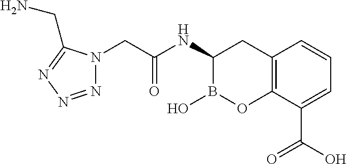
C12=C(C(C(O)=O)=CC=C1)OB(O)C(NC(CN1N=NN=C1CN)=O)C2
